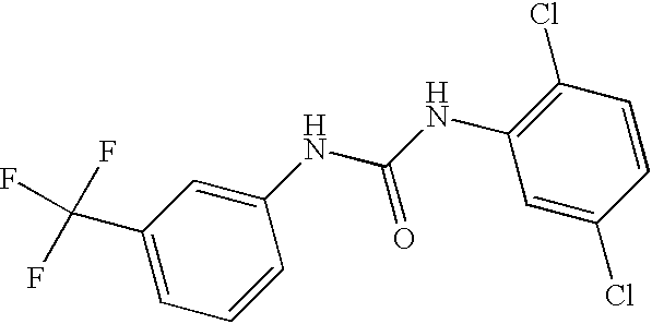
C1=C(C(F)(F)F)C=C(NC(NC2=C(Cl)C=CC(Cl)=C2)=O)C=C1
